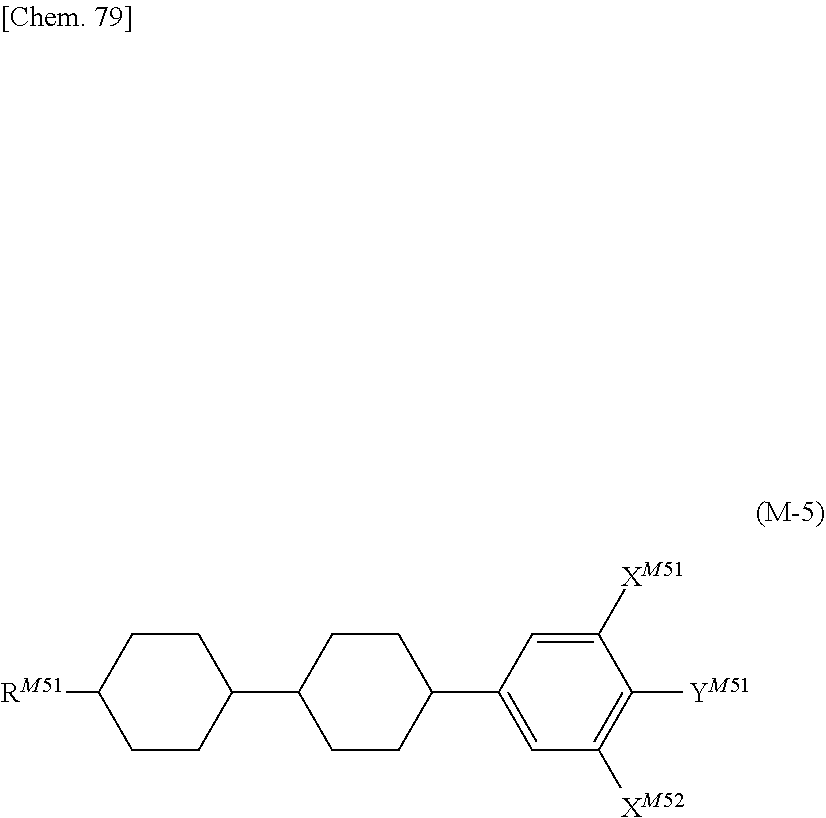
C1CC(C2CCC(C3=CC([XM52])=C([YM51])C([XM51])=C3)CC2)CCC1[RM51]
